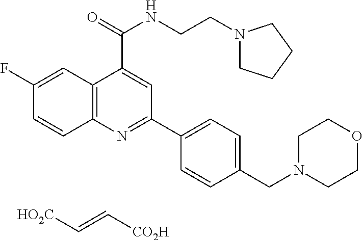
C1(F)=CC2=C(N=C(C3=CC=C(CN4CCOCC4)C=C3)C=C2C(=O)NCCN2CCCC2)C=C1.[HO2C]C=C[CO2H]
